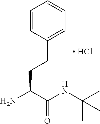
C1=CC(CCC(N)C(NC(C)(C)C)=O)=CC=C1.[ HCl]
